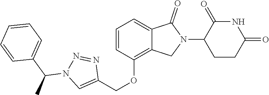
C1=CC(OCC2=CN(C(C3=CC=CC=C3)C)N=N2)=C2C(=C1)C(=O)N(C1CCC(=O)NC1=O)C2
